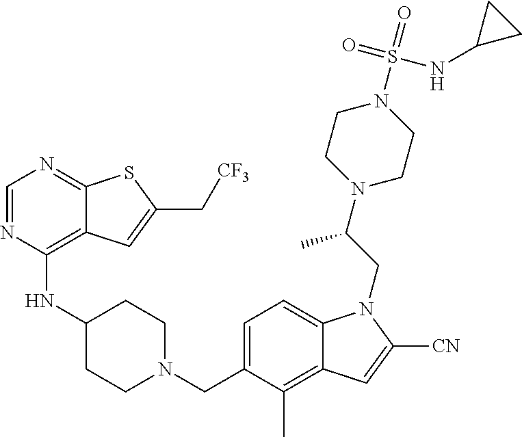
C1=NC(NC2CCN(CC3=CC=C4C(=C3C)C=C([CN])N4CC(N3CCN(S(=O)(NC4CC4)=O)CC3)C)CC2)=C2C(=N1)SC(C[CF3])=C2
